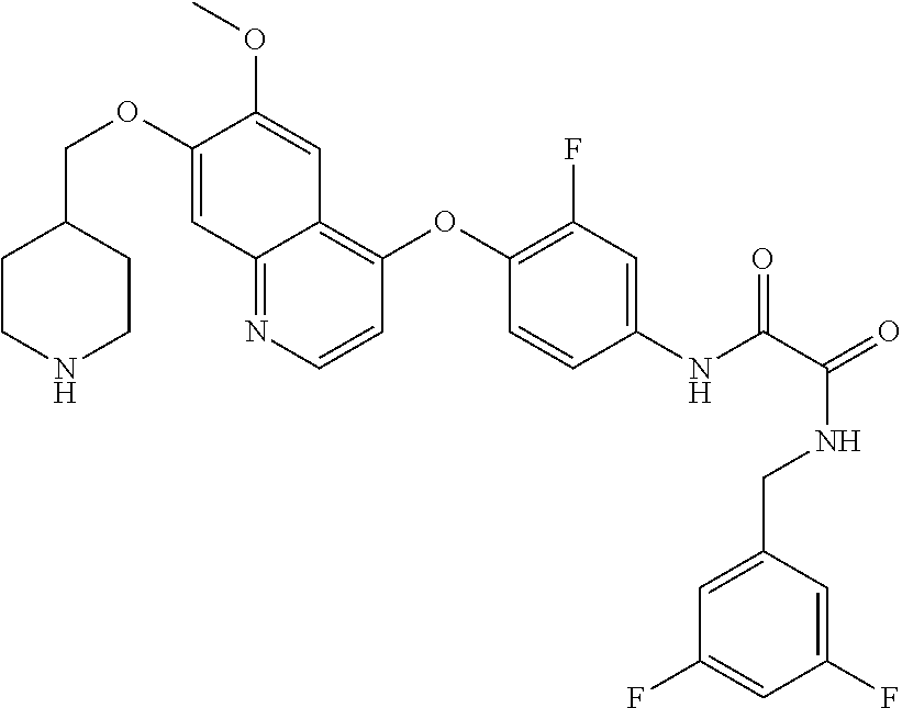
C1CNCCC1COC1=CC2=NC=CC(OC3=C(F)C=C(NC(C(=O)NCC4=CC(F)=CC(F)=C4)=O)C=C3)=C2C=C1OC
